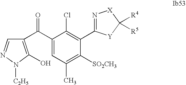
C1(C(C2=C(O)N([C2H5])N=C2)=O)=CC(C)=C([SO2CH3])C(C2=N[X]C([R4])([R5])[Y]2)=C1Cl
